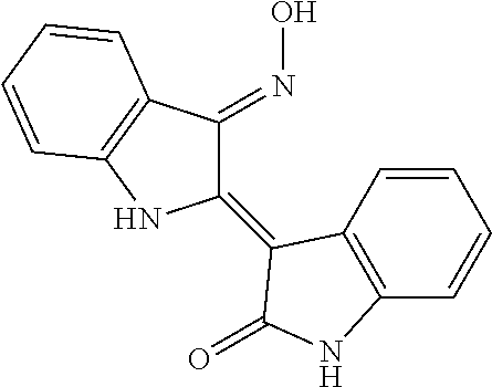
C1(=C2C3=C(C=CC=C3)NC2=O)C(=NO)C2=C(N1)C=CC=C2
